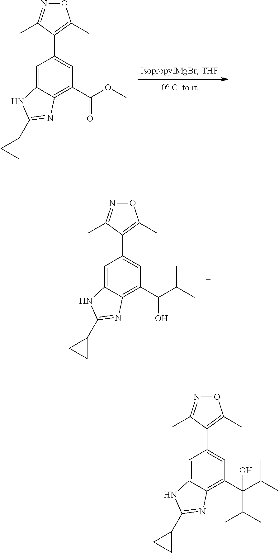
C1=C2C(=C(C(=O)OC)C=C1C1=C(C)ON=C1C)N=C(C1CC1)N2.C1=C2C(=C(C(O)C(C)C)C=C1C1=C(C)ON=C1C)N=C(C1CC1)N2.C1=C2C(=C(C(O)(C(C)C)C(C)C)C=C1C1=C(C)ON=C1C)N=C(C1CC1)N2
